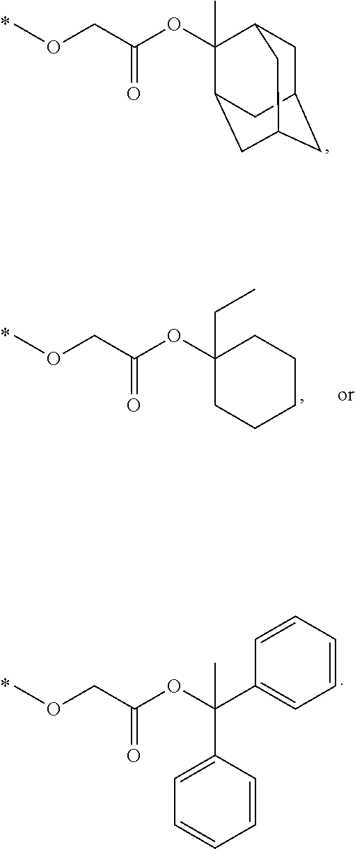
C1C2CC3CC(C(C)(OC(COC)=O)C1C3)C2.C(OC(COC)=O)(C1=CC=CC=C1)(C1=CC=CC=C1)C.C1CCCC(CC)(OC(COC)=O)C1
